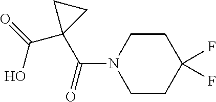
C1CC(F)(F)CCN1C(=O)C1(C(=O)O)CC1
